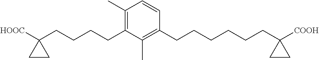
C1(C)=C(CCCCC2([HOOC])CC2)C(C)=C(CCCCCCC2([COOH])CC2)C=C1
